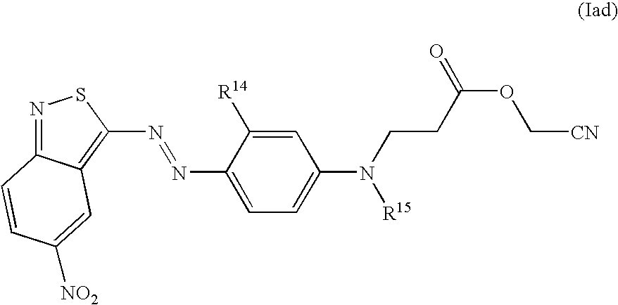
N(=NC1=CC=C(N(CCC(OC[CN])=O)[R15])C=C1[R14])C1=C2C(=NS1)C=CC([NO2])=C2
